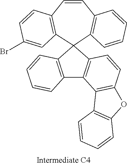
C1=CC2=C(C3=C1OC1=C3C=CC=C1)C1=C(C23C2=C(C=CC4=C3C=C(Br)C=C4)C=CC=C2)C=CC=C1
